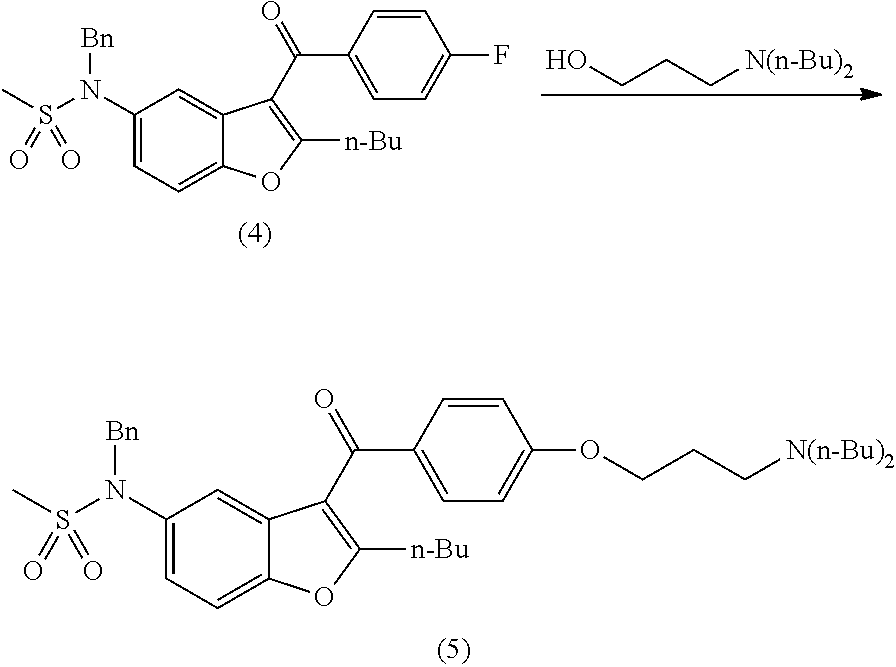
C1(N(S(C)(=O)=O)[Bn])=CC=C2C(=C1)C(C(C1=CC=C(F)C=C1)=O)=C([n-Bu])O2.C(CC[N(n-Bu)2])O.C1(N(S(C)(=O)=O)[Bn])=CC=C2C(=C1)C(C(C1=CC=C(OCCC[N(n-Bu)2])C=C1)=O)=C([n-Bu])O2
